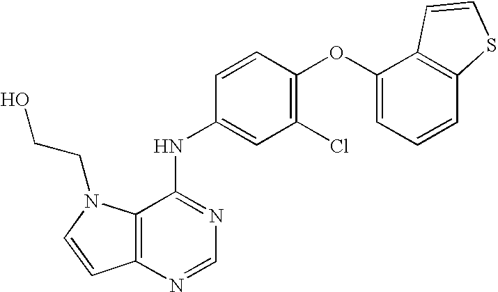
C12=C(N=CN=C1NC1=CC(Cl)=C(OC3=CC=CC4=C3C=CS4)C=C1)C=CN2CCO
